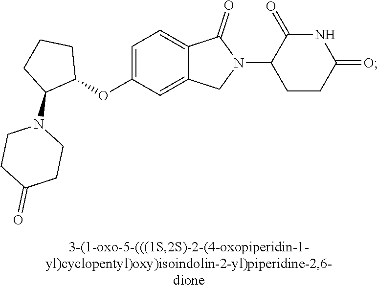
C1=C(OC2CCCC2N2CCC(=O)CC2)C=C2C(=C1)C(=O)N(C1CCC(=O)NC1=O)C2
